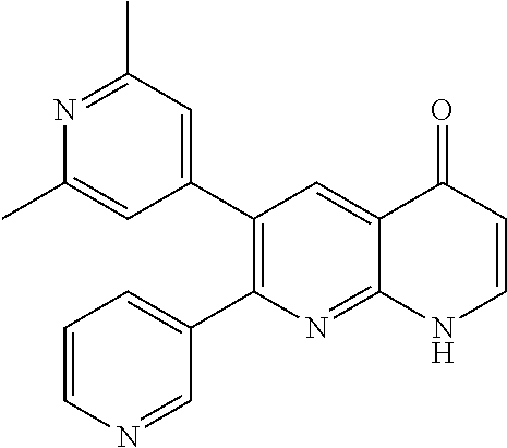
N1=C(C)C=C(C2=C(C3=CC=CN=C3)N=C3C(=C2)C(=O)C=CN3)C=C1C
